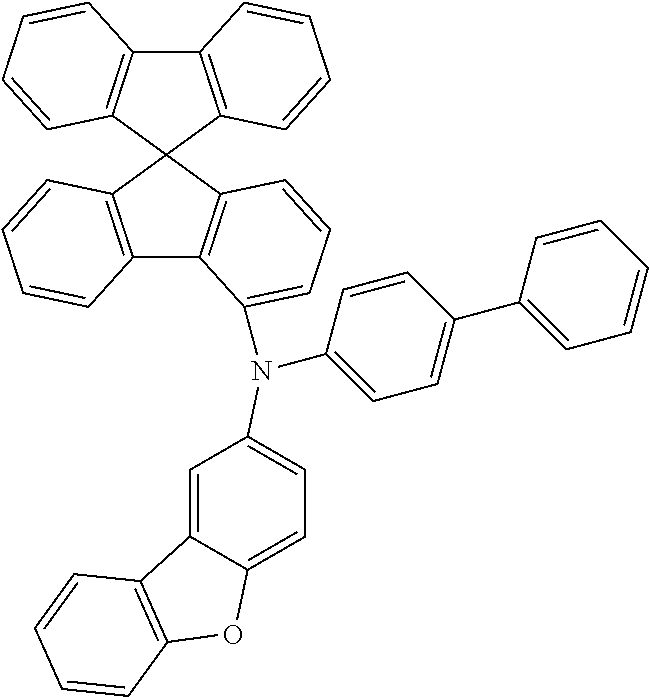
C12=C(C3(C4=C1C=CC=C4)C1=C(C4=C3C=CC=C4N(C3=CC=C(C4=CC=CC=C4)C=C3)C3=CC=C4C(=C3)C3=C(O4)C=CC=C3)C=CC=C1)C=CC=C2
